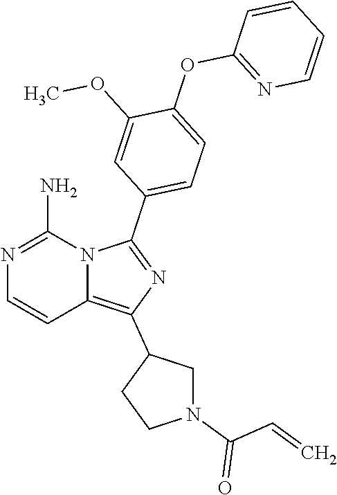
N1=C(N)N2C(=C(C3CN(C(C=C)=O)CC3)N=C2C2=CC=C(OC3=NC=CC=C3)C(OC)=C2)C=C1
